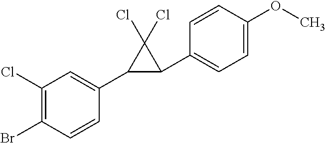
C1(Cl)=C(Br)C=CC(C2C(C3=CC=C(OC)C=C3)C2(Cl)Cl)=C1
